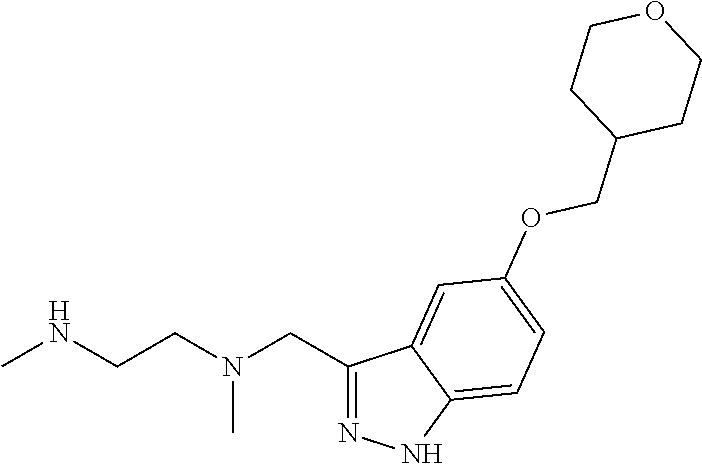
C1(CN(CCNC)C)=NNC2=CC=C(OCC3CCOCC3)C=C12
